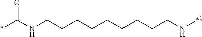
*C(NCCCCCCCCCN*)=O
